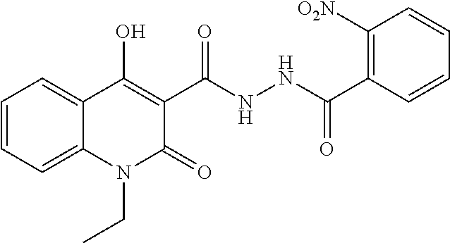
C1=CC=C2C(=C1)C(O)=C(C(NNC(C1=C([O2N])C=CC=C1)=O)=O)C(=O)N2CC
